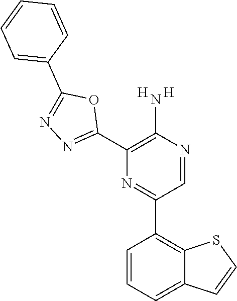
C1=NC(N)=C(C2=NN=C(C3=CC=CC=C3)O2)N=C1C1=C2C(=CC=C1)C=CS2.[H].[H]
